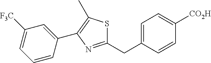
C1=C(CC2=NC(C3=CC([F3C])=CC=C3)=C(C)S2)C=CC([CO2H])=C1
